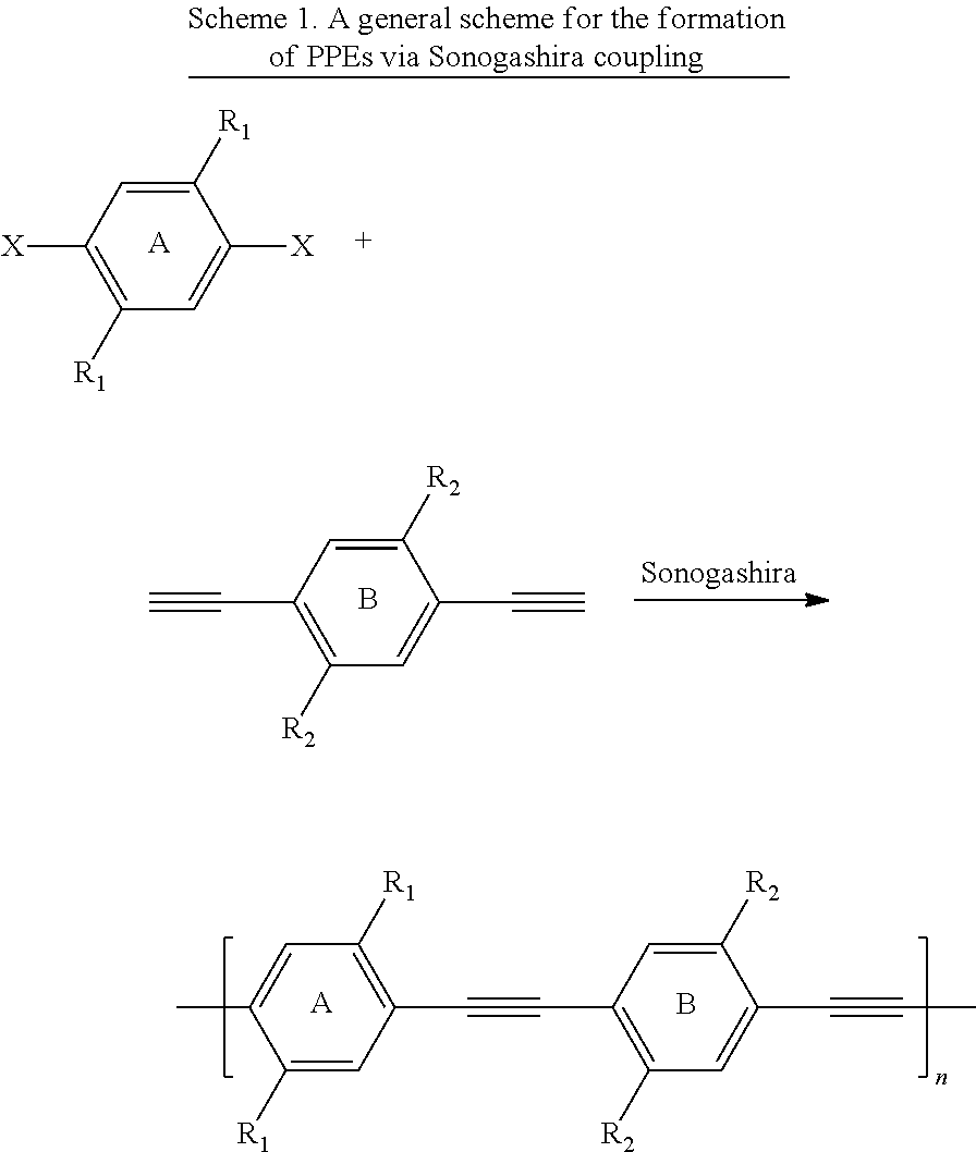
C1([R2])=CC(C#CC2=C([R1])C=C(C)C([R1])=C2)=C([R2])C=C1C#CC.B.[A].C1([R1])=CC([X])=C([R1])C=C1[X].[A].C1([R2])=CC(C#C)=C([R2])C=C1C#C.B
